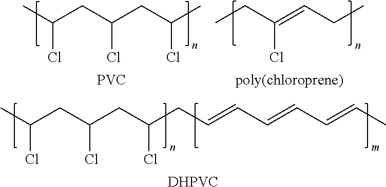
CC(CC(CC(CC=CC=CC=CC)Cl)Cl)Cl.[DHPVC].CC(CC(CC(C)Cl)Cl)Cl.[PVC].CCC(=CCC)Cl.[poly(chloroprene)]
